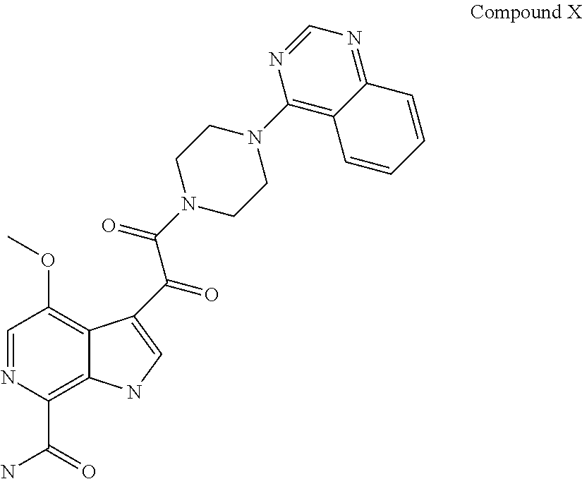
C1=NC(C(=O)N)=C2C(=C1OC)C(C(C(N1CCN(C3=C4C(=NC=N3)C=CC=C4)CC1)=O)=O)=CN2
